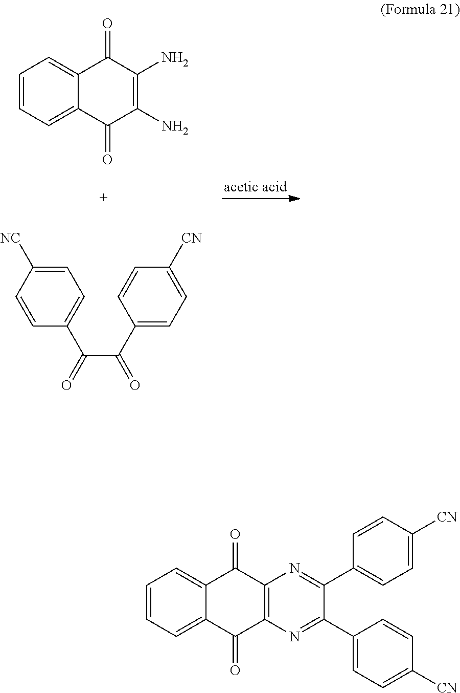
C1=CC=C2C(=C1)C(=O)C(N)=C(N)C2=O.C1=C([NC])C=CC(C(C(C2=CC=C([CN])C=C2)=O)=O)=C1.C1=CC=C2C(=C1)C(=O)C1=C(C2=O)N=C(C2=CC=C([CN])C=C2)C(C2=CC=C([CN])C=C2)=N1
